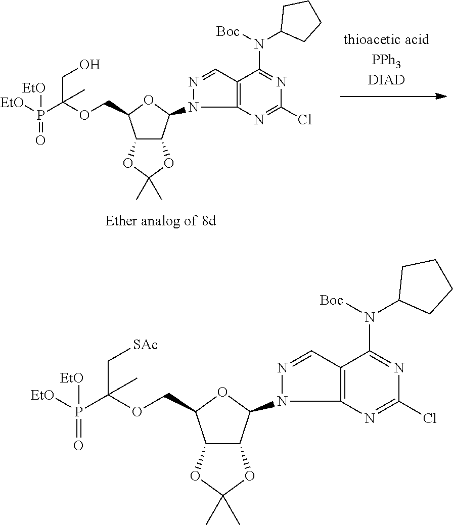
[thioacetic acidPPh3DIAD].C12C(OC(C)(C)O1)C(N1C3=C(C=N1)C(N(C1CCCC1)[Boc])=NC(Cl)=N3)OC2COC(P(=O)([EtO])[EtO])(CO)C.C12C(OC(C)(C)O1)C(N1C3=C(C=N1)C(N(C1CCCC1)[Boc])=NC(Cl)=N3)OC2COC(P(=O)([EtO])[EtO])(C[SAc])C
